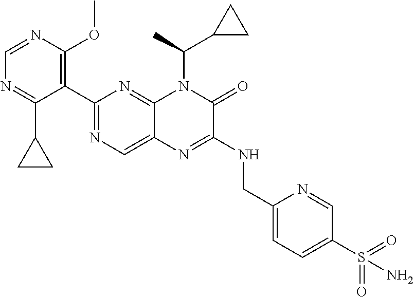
C1=NC(OC)=C(C2=NC=C3C(=N2)N(C(C2CC2)C)C(=O)C(NCC2=CC=C(S(=O)(=O)N)C=N2)=N3)C(C2CC2)=N1
